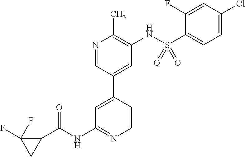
N1=CC(C2=CC(NC(C3C(F)(F)C3)=O)=NC=C2)=CC(NS(C2=CC=C(Cl)C=C2F)(=O)=O)=C1C
